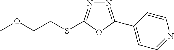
N1=C(C2=CC=NC=C2)OC(SCCOC)=N1
